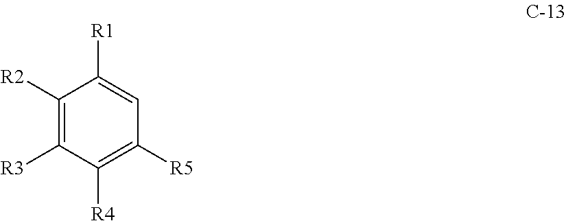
C1([R2])=C([R3])C([R4])=C([R5])C=C1[R1]
